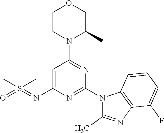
C1CN(C2=NC(N3C(C)=NC4=C3C=CC=C4F)=NC(N=S(=O)(C)C)=C2)C(C)CO1
